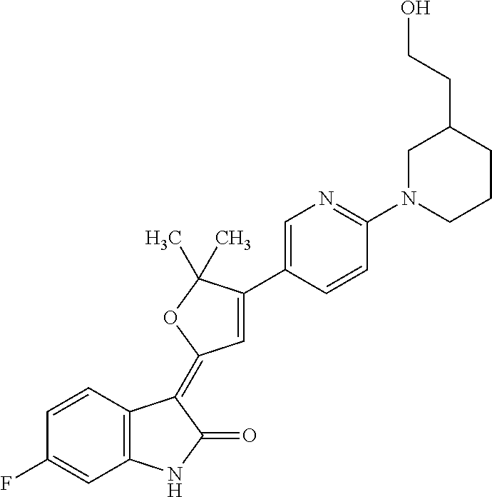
C1=CC2=C(C=C1F)NC(=O)C2=C1C=C(C2=CN=C(N3CCCC(CCO)C3)C=C2)C(C)(C)O1
